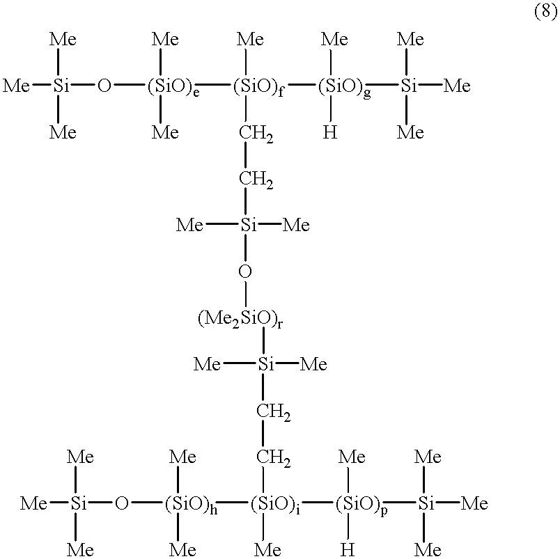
[Me][Si](O[(SiO)e]([(SiO)f]([Me])(CC[Si]([Me])([Me])O[(Me2SiO)r][Si]([Me])([Me])CC[(SiO)i]([(SiO)h](O[Si]([Me])([Me])[Me])([Me])[Me])([Me])[(SiO)p]([Si]([Me])([Me])[Me])([Me])[H])[(SiO)g]([Si]([Me])([Me])[Me])([Me])[H])([Me])[Me])([Me])[Me]
